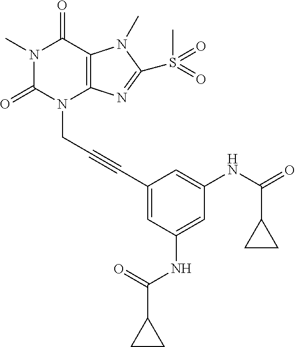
N1(C)C(=O)N(CC#CC2=CC(NC(=O)C3CC3)=CC(NC(C3CC3)=O)=C2)C2=C(C1=O)N(C)C(S(C)(=O)=O)=N2
